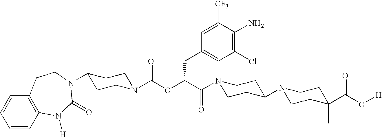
C1=CC2=C(C=C1)CCN(C1CCN(C(OC(C(N3CCC(N4CCC(C(O[H])=O)(C)CC4)CC3)=O)CC3=CC(Cl)=C(N)C([CF3])=C3)=O)CC1)C(=O)N2[H]
